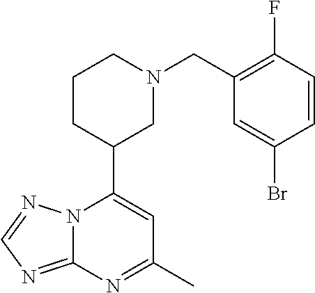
N12C(=NC=N1)N=C(C)C=C2C1CN(CC2=C(F)C=CC(Br)=C2)CCC1
